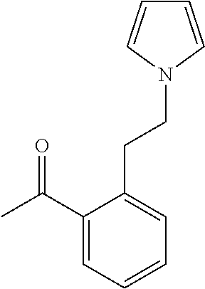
CC(C1=CC=CC=C1CCN1C=CC=C1)=O
